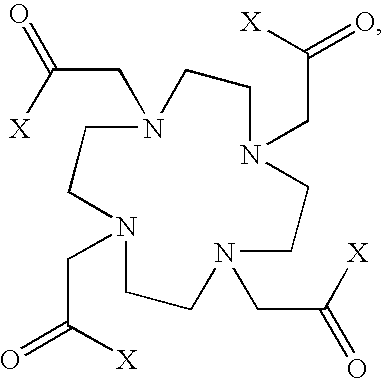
[X]C(=O)CN1CCN(CC(=O)[X])CCN(CC(=O)[X])CCN(CC(=O)[X])CC1
